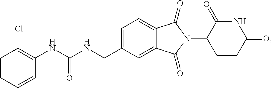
C1=C(CNC(NC2=C(Cl)C=CC=C2)=O)C=C2C(=C1)C(=O)N(C1CCC(=O)NC1=O)C2=O
